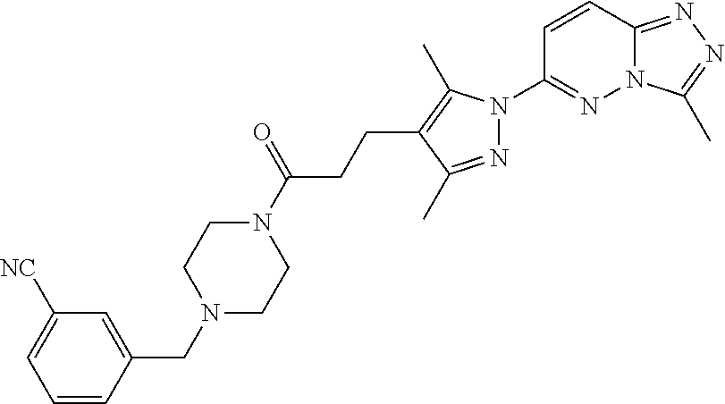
N12C(=NN=C1C)C=CC(N1N=C(C)C(CCC(N3CCN(CC4=CC([NC])=CC=C4)CC3)=O)=C1C)=N2
